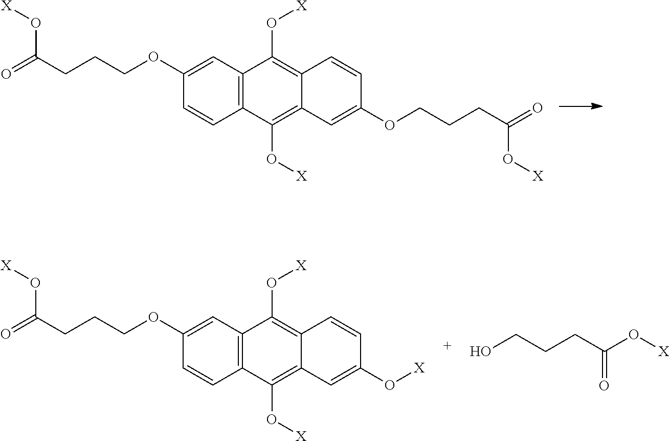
C1(OCCCC(=O)O[X])=CC2=C(C=C1)C(O[X])=C1C(=C2O[X])C=CC(O[X])=C1.OCCCC(O[X])=O.C1(OCCCC(=O)O[X])=CC2=C(C=C1)C(O[X])=C1C(=C2O[X])C=CC(OCCCC(=O)O[X])=C1
